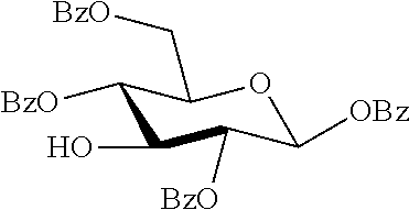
C1(O)C([BzO])C([OBz])OC(C[BzO])C1[BzO]
